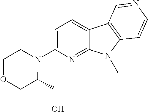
C1=C(N2CCOCC2CO)N=C2C(=C1)C1=C(N2C)C=CN=C1
